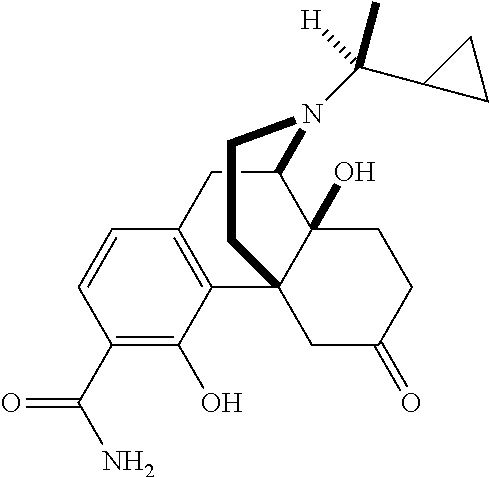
C1=CC(C(N)=O)=C(O)C2=C1CC1C3(O)C2(CC(=O)CC3)CCN1C(C1CC1)([H])C
